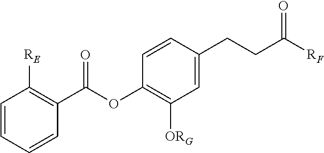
C1=CC=CC(C(OC2=C([ORG])C=C(CCC(=O)[RF])C=C2)=O)=C1[RE]
